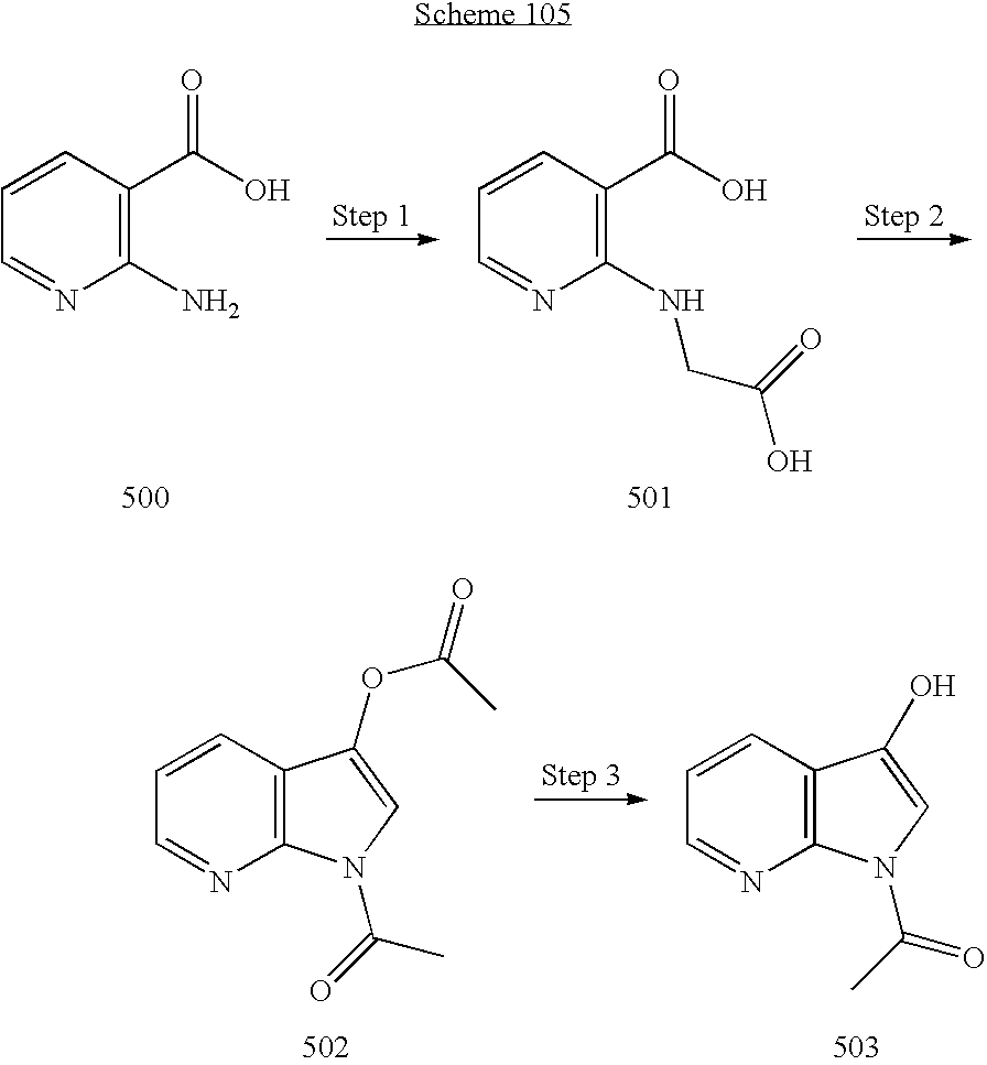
C1(N)=C(C(O)=O)C=CC=N1.C1(NCC(O)=O)=C(C(O)=O)C=CC=N1.C12=C(C=CC=N1)C(OC(=O)C)=CN2C(=O)C.C12=C(C=CC=N1)C(O)=CN2C(C)=O
